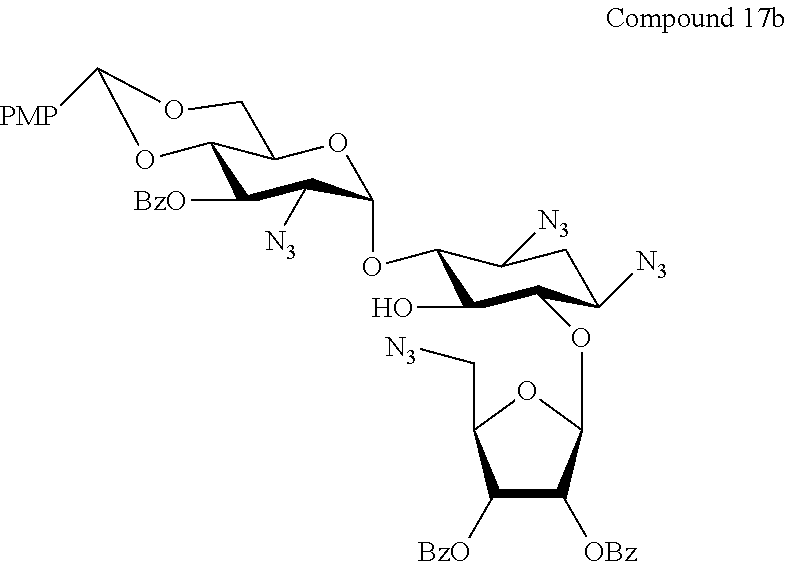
C12C([BzO])C([N3])C(OC3C(O)C(OC4C([OBz])C([BzO])C(C[N3])O4)C([N3])CC3[N3])OC1COC([PMP])O2
